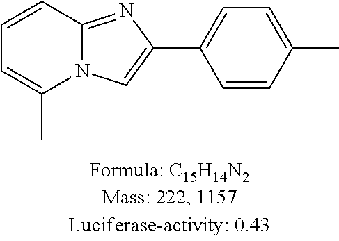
C1=CC2=NC(C3=CC=C(C)C=C3)=CN2C(C)=C1
